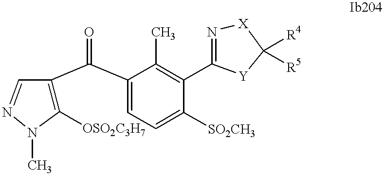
C1([OSO2C3H7])=C(C(C2=CC=C([SO2CH3])C(C3=N[X]C([R4])([R5])[Y]3)=C2C)=O)C=NN1C
